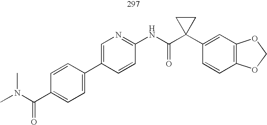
C1(C2=CC=C(C(N(C)C)=O)C=C2)=CN=C(NC(C2(C3=CC4=C(C=C3)OCO4)CC2)=O)C=C1
